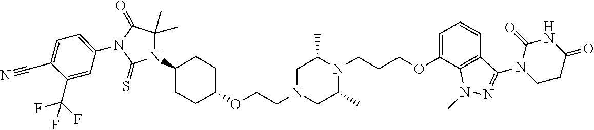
O(CCN1CC(C)N(CCCOC2=CC=CC3=C2N(C)N=C3N2CCC(=O)NC2=O)C(C)C1)C1CCC(N2C(C)(C)C(=O)N(C3=CC=C(C#N)C(C(F)(F)F)=C3)C2=S)CC1
